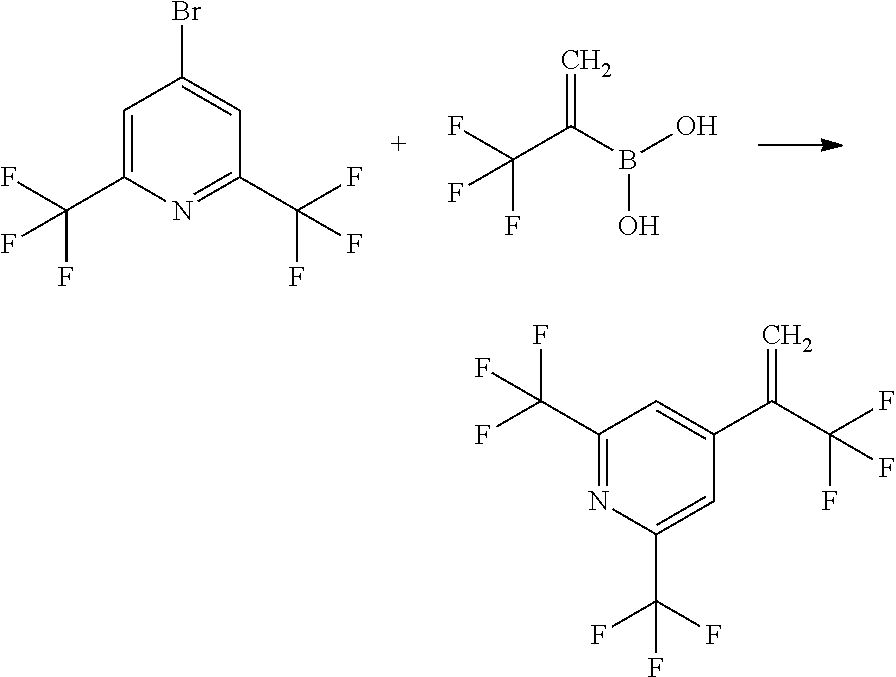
C1=C(C(F)(F)F)N=C(C(F)(F)F)C=C1Br.C=C(B(O)O)C(F)(F)F.C1(C(F)(F)F)=NC(C(F)(F)F)=CC(C(C(F)(F)F)=C)=C1
